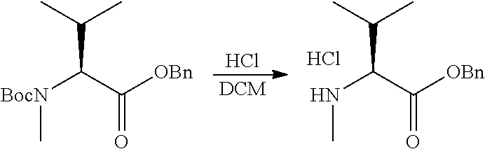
N(C(C([OBn])=O)C(C)C)C.Cl.[DCM].Cl.[BocN](C(C([OBn])=O)C(C)C)C
